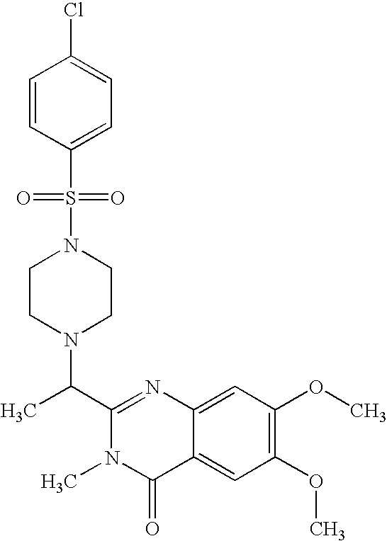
C1(C(N2CCN(S(=O)(=O)C3=CC=C(Cl)C=C3)CC2)C)=NC2=CC(OC)=C(OC)C=C2C(=O)N1C
